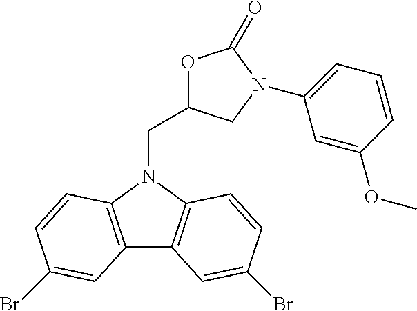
C12=C(N(CC3OC(=O)N(C4=CC=CC(OC)=C4)C3)C3=C1C=C(Br)C=C3)C=CC(Br)=C2
